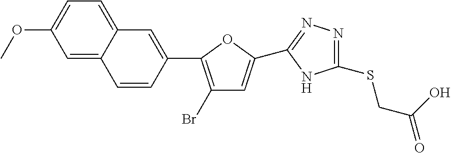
C1(Br)=C(C2=CC3=CC=C(OC)C=C3C=C2)OC(C2=NN=C(SCC(=O)O)N2)=C1
